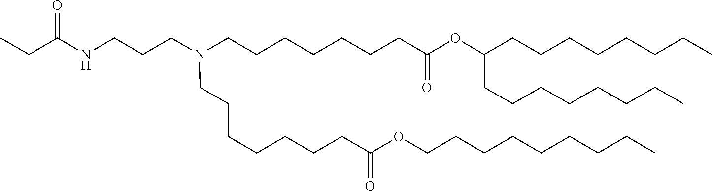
C(C(=O)OCCCCCCCCC)CCCCCCN(CCCCCCCC(=O)OC(CCCCCCCC)CCCCCCCC)CCCNC(CC)=O
